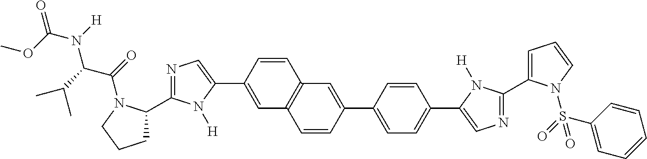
C1(C2=CN=C(C3CCCN3C(C(N(C(=O)OC)[H])C(C)C)=O)N2[H])=CC2=C(C=C1)C=C(C1=CC=C(C3=CN=C(C4=CC=CN4S(C4=CC=CC=C4)(=O)=O)N3[H])C=C1)C=C2
